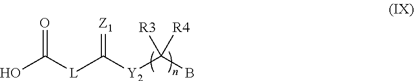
C([Y2]C(B)([R3])[R4])([L]C(O)=O)=[Z1]
